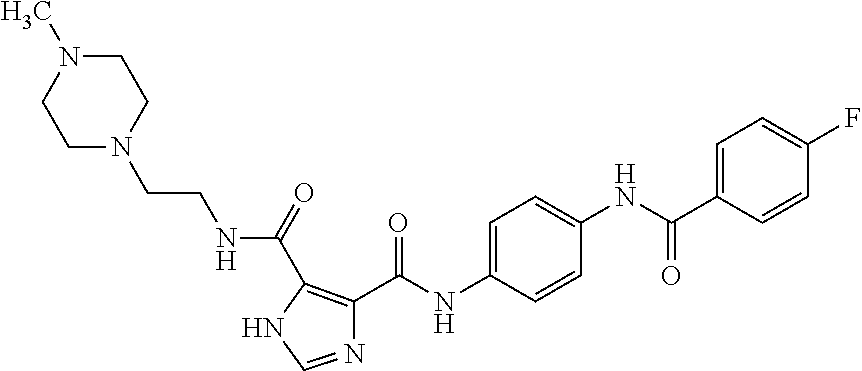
N1=CNC(C(NCCN2CCN(C)CC2)=O)=C1C(NC1=CC=C(NC(C2=CC=C(F)C=C2)=O)C=C1)=O
